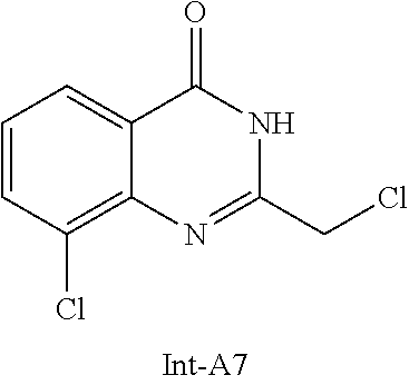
C1=CC(Cl)=C2C(=C1)C(=O)NC(CCl)=N2
